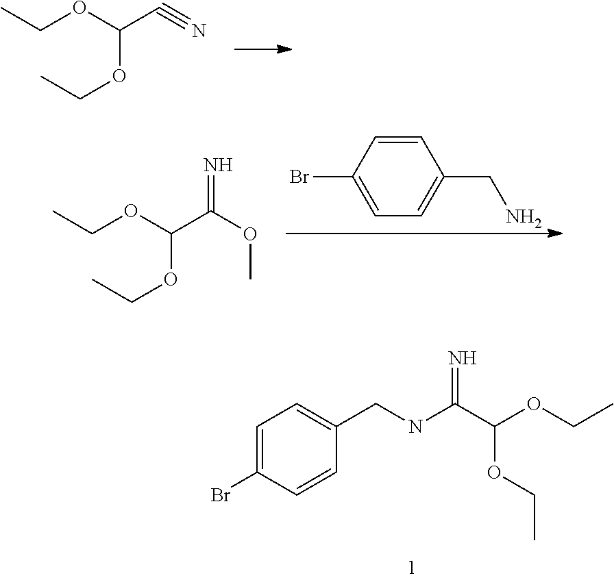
CCOC(C#N)OCC.CCOC(C(OC)=N)OCC.C1(Br)=CC=C(CN)C=C1.C1=C(Br)C=CC(CNC(C(OCC)OCC)=N)=C1
